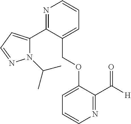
C(OC1=CC=CN=C1C([H])=O)C1=CC=CN=C1C1=CC=NN1C(C)C
